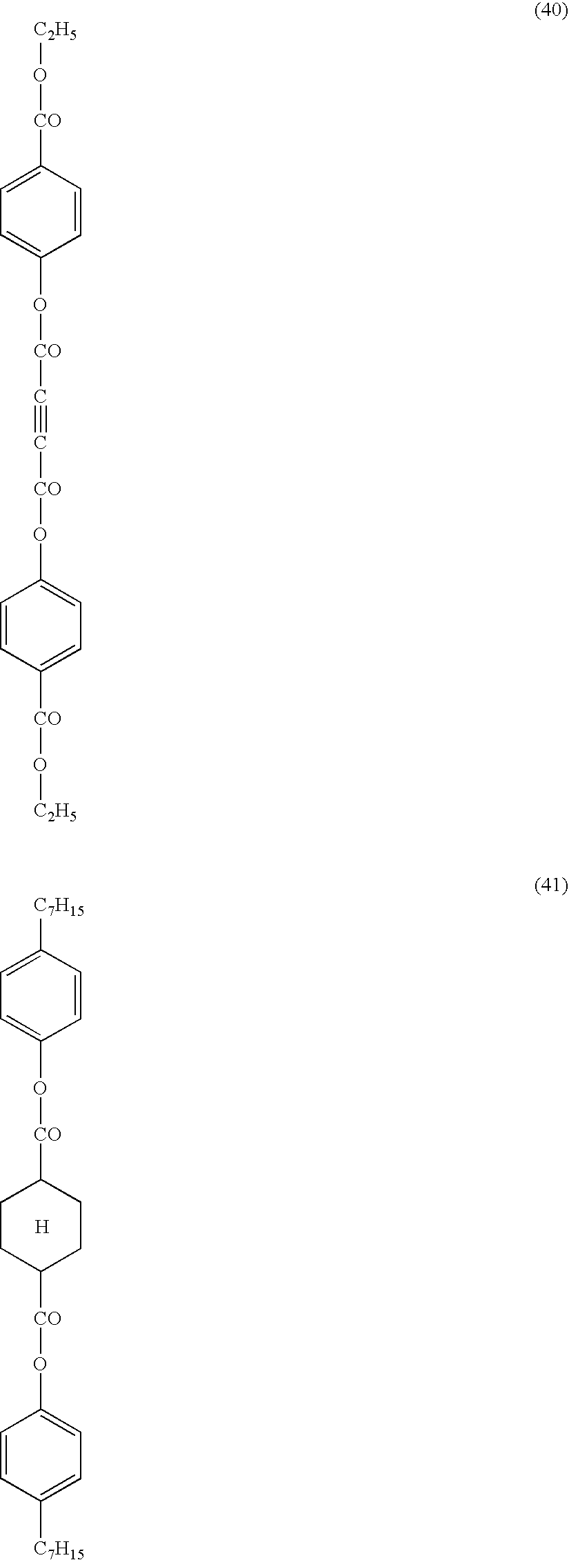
C1([C7H15])=CC=C(O[CO]C2CCC([CO]OC3=CC=C([C7H15])C=C3)CC2)C=C1.[H].C1([CO]O[C2H5])=CC=C(O[CO]C#C[CO]OC2=CC=C([CO]O[C2H5])C=C2)C=C1
